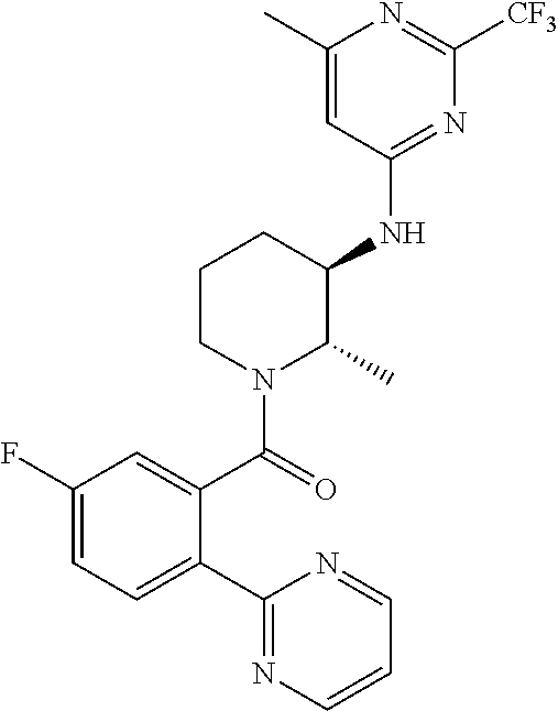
C1(C2=CC=C(F)C=C2C(N2C(C)C(NC3=NC([CF3])=NC(C)=C3)CCC2)=O)=NC=CC=N1
